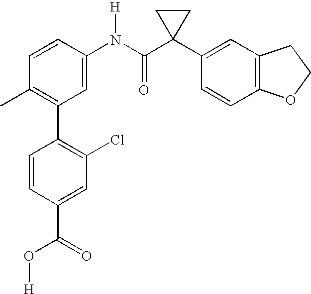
C1(N(C(C2(C3=CC4=C(C=C3)OCC4)CC2)=O)[H])=CC(C2=C(Cl)C=C(C(=O)O[H])C=C2)=C(C)C=C1
